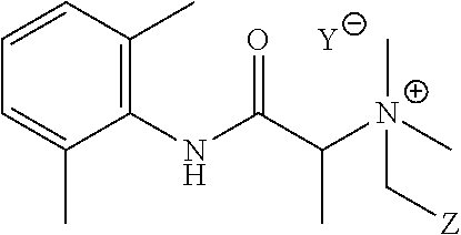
[Y].C1=C(C)C(NC(C([N+](C[Z])(C)C)C)=O)=C(C)C=C1
